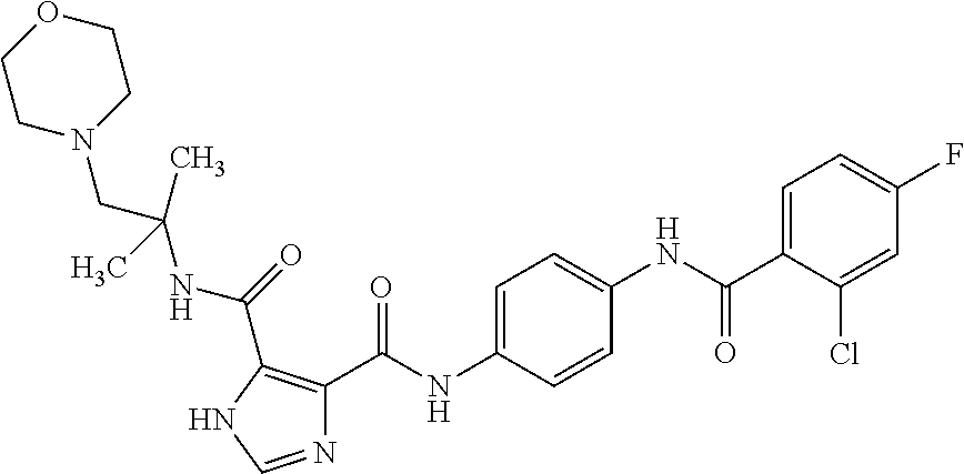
N1=CNC(C(NC(CN2CCOCC2)(C)C)=O)=C1C(NC1=CC=C(NC(C2=CC=C(F)C=C2Cl)=O)C=C1)=O
